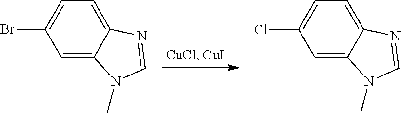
C1=C2C(=CC=C1Br)N=CN2C.C1=C2C(=CC=C1Cl)N=CN2C
